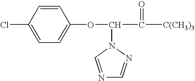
N1=CN(C(C([C(CH3)3])=O)OC2=CC=C(Cl)C=C2)N=C1
